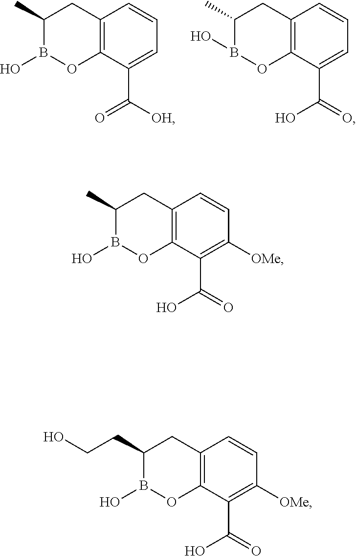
C12=C(C(C(=O)[OH])=CC=C1)OB(O)C(C)C2.C12=C(C(C(O)=O)=CC=C1)OB(O)C(C)C2.C12=C(C(C(O)=O)=C([OMe])C=C1)OB(O)C(C)C2.C12=C(C(C(O)=O)=C([OMe])C=C1)OB(O)C(CCO)C2
